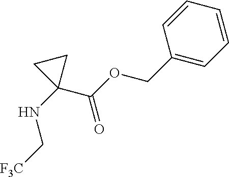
N(C1(C(OCC2=CC=CC=C2)=O)CC1)C[F3C]
